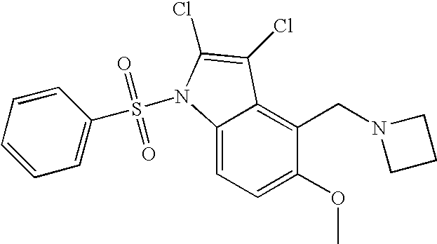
C1(OC)=CC=C2C(=C1CN1CCC1)C(Cl)=C(Cl)N2S(=O)(=O)C1=CC=CC=C1
